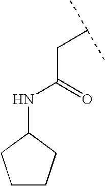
N(C(=O)CC(C)C)C1CCCC1
